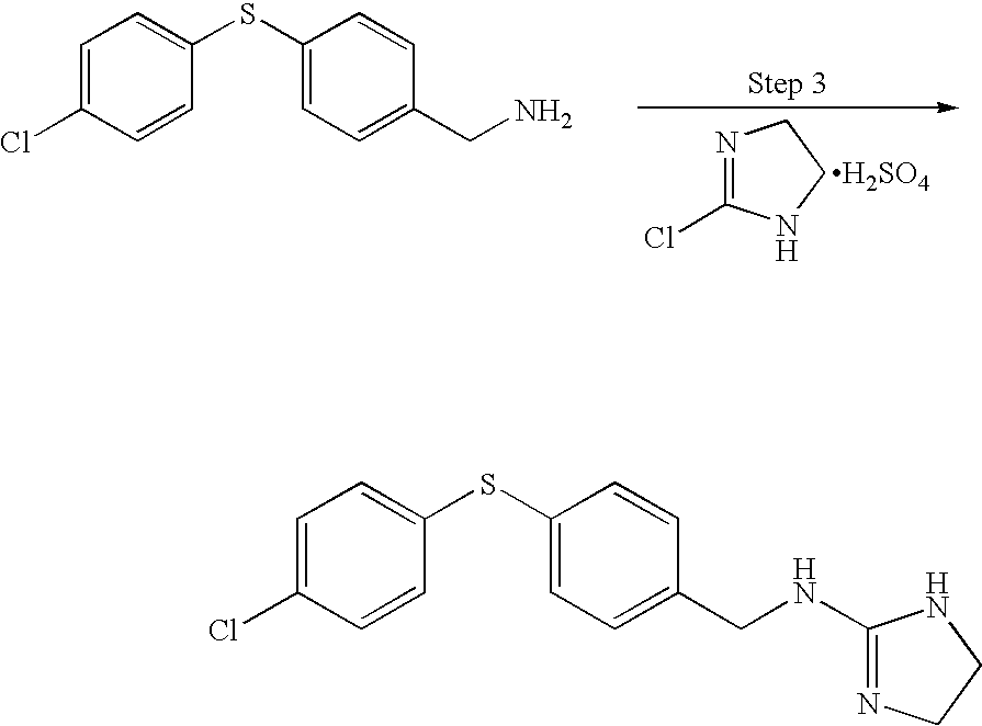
N1=C(Cl)NCC1.[H2SO4].C1=C(Cl)C=CC(SC2=CC=C(CN)C=C2)=C1.C1=C(Cl)C=CC(SC2=CC=C(CNC3=NCCN3)C=C2)=C1
